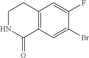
C12=C(C=C(Br)C(F)=C1)C(=O)NCC2
